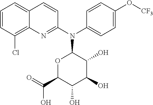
C1(C(=O)O)C(O)C(O)C(O)C(N(C2=NC3=C(Cl)C=CC=C3C=C2)C2=CC=C(O[CF3])C=C2)O1
